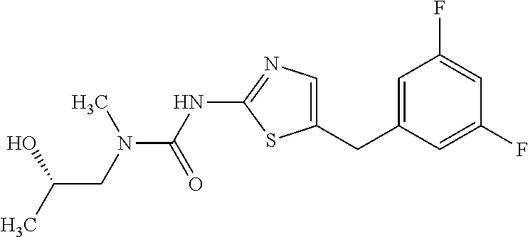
C1=C(CC2=CC(F)=CC(F)=C2)SC(NC(N(C)CC(C)O)=O)=N1
